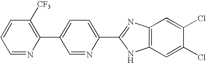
C1=NC(C2=CC=C(C3=NC4=C(C=C(Cl)C(Cl)=C4)N3)N=C2)=C([CF3])C=C1
